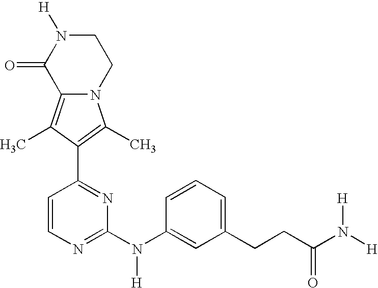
N12C(=C(C)C(C3=NC(N(C4=CC(CCC(N([H])[H])=O)=CC=C4)[H])=NC=C3)=C1C)C(=O)N([H])CC2
